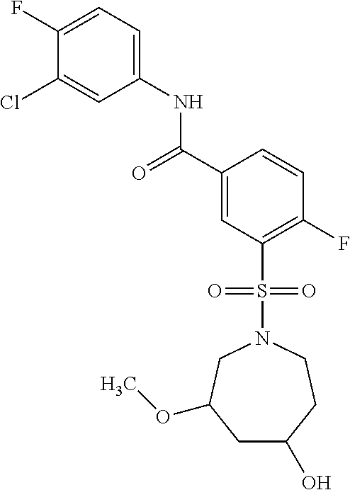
C1(F)=CC=C(NC(C2=CC(S(=O)(=O)N3CC(OC)CC(O)CC3)=C(F)C=C2)=O)C=C1Cl
